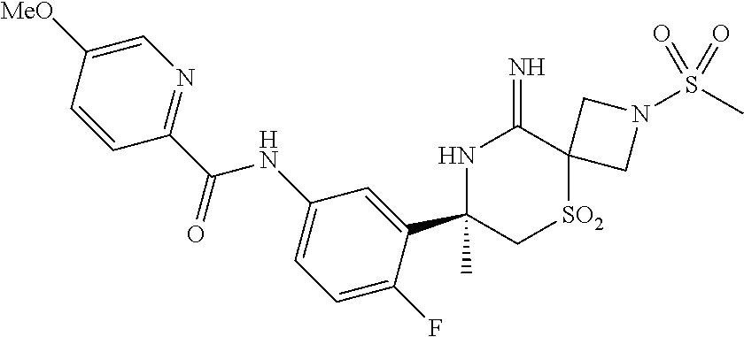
C1=C([MeO])C=CC(C(=O)NC2=CC=C(F)C(C3(C)NC(=N)C4([SO2]C3)CN(S(C)(=O)=O)C4)=C2)=N1
